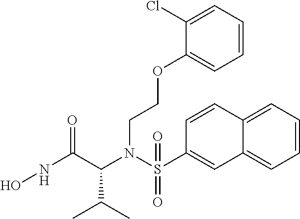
C(N(C(C(C)C)C(NO)=O)S(C1=CC2=CC=CC=C2C=C1)(=O)=O)COC1=CC=CC=C1Cl
